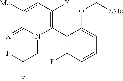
C1(C2=C([Y])cc([Me])C(=[X])N2CC(F)F)=C(F)C=CC=C1OC[SMe]
